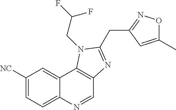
C1([NC])=CC=C2C(=C1)C1=C(C=N2)N=C(CC2=NOC(C)=C2)N1CC(F)F
